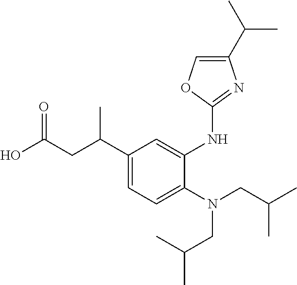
C1(C(CC(O)=O)C)=CC=C(N(CC(C)C)CC(C)C)C(NC2=NC(C(C)C)=CO2)=C1
